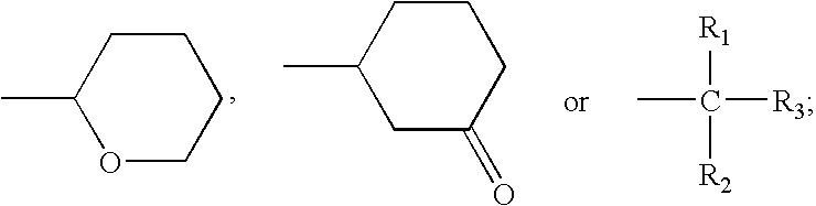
O1CCCCC1C.C1C(=O)CCCC1C.[R1]C([R2])([R3])C
